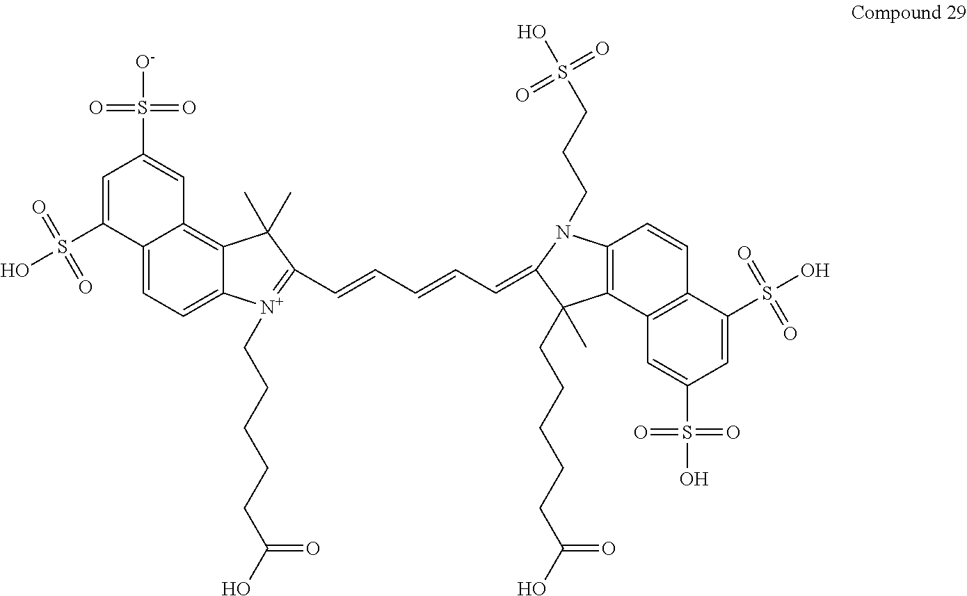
C12=CC=C3C(=C1C=C(S([O-])(=O)=O)C=C2S(O)(=O)=O)C(C)(C)C(C=CC=CC=C1N(CCCS(O)(=O)=O)C2=C(C1(C)CCCCCC(O)=O)C1=C(C=C2)C(S(O)(=O)=O)=CC(S(O)(=O)=O)=C1)=[N+]3CCCCCC(O)=O
